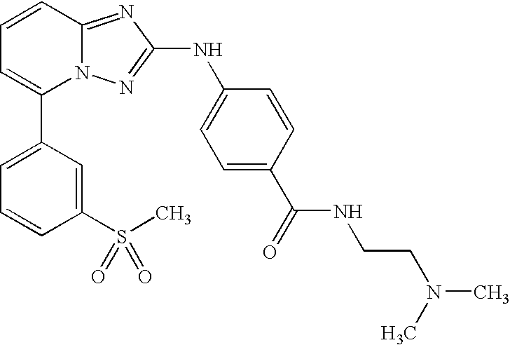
C1(C2=CC=CC(S(C)(=O)=O)=C2)=CC=CC2=NC(NC3=CC=C(C(NCCN(C)C)=O)C=C3)=NN12
